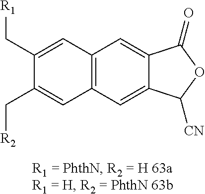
C12=C(C=C3C(=C1)C(=O)OC3[CN])C=C(C[R2])C(C[R1])=C2
